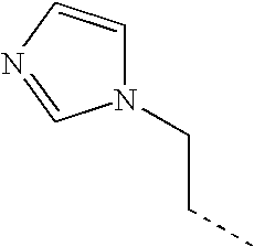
N1(CCC)C=CN=C1
